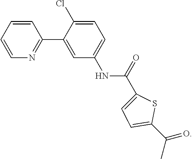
C1=CC=CC(C2=CC(NC(=O)C3=CC=C(C(=O)C)S3)=CC=C2Cl)=N1
